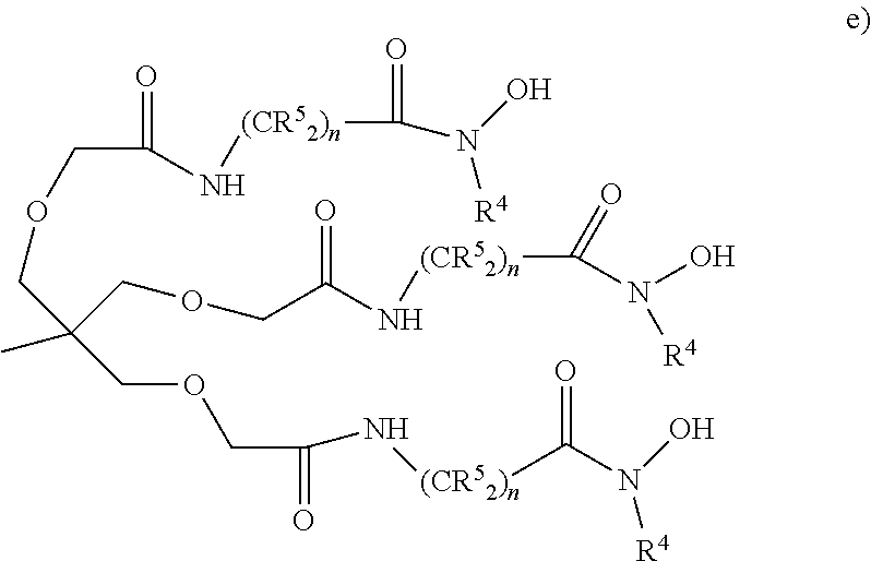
O=C(COCC(COCC(=O)N[(CR52)n]C(N(O)[R4])=O)(COCC(N[(CR52)n]C(=O)N(O)[R4])=O)C)N[(CR52)n]C(=O)N(O)[R4]
